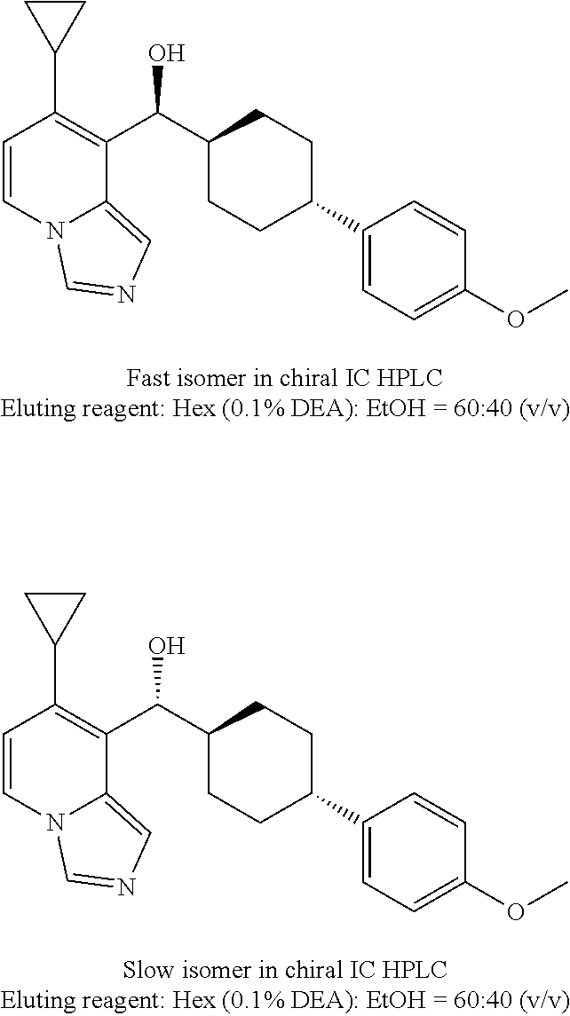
C1(C(C2=C(C3CC3)C=CN3C2=CN=C3)O)CCC(C2=CC=C(OC)C=C2)CC1.C1(C(C2=C(C3CC3)C=CN3C2=CN=C3)O)CCC(C2=CC=C(OC)C=C2)CC1
